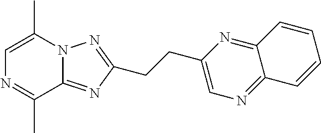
C1=C(C)N2C(=NC(CCC3=CN=C4C(=N3)C=CC=C4)=N2)C(C)=N1
